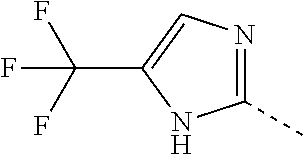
C1(C)=NC=C(C(F)(F)F)N1
